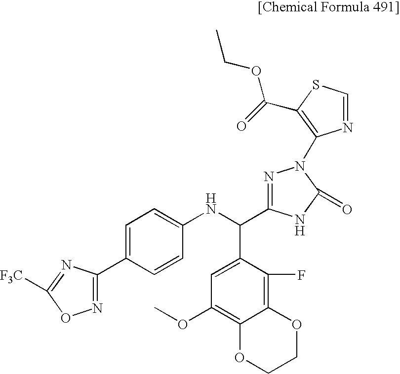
C1=C(C2=NOC([F3C])=N2)C=CC(NC(C2=NN(C3=C(C(=O)OCC)SC=N3)C(=O)N2)C2=CC(OC)=C3C(=C2F)OCCO3)=C1
